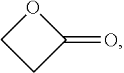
O1CCC1=O
